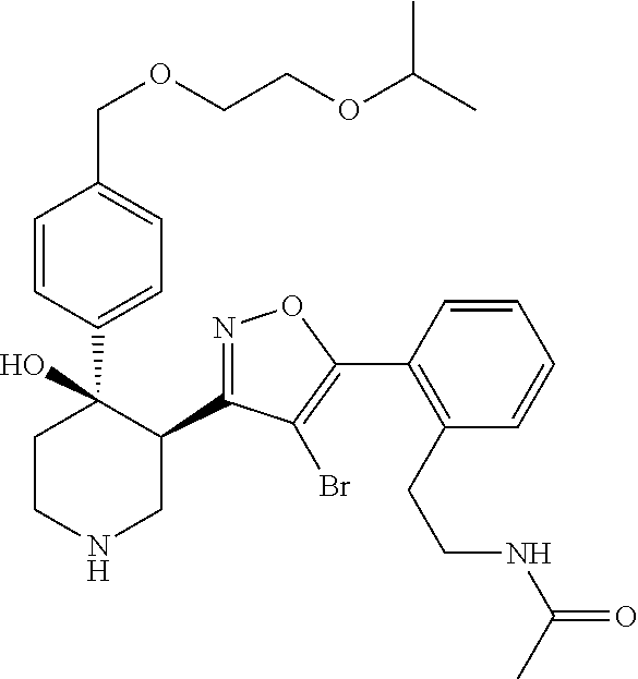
C1(C2=NOC(C3=C(CCNC(=O)C)C=CC=C3)=C2Br)C(C2=CC=C(COCCOC(C)C)C=C2)(O)CCNC1
